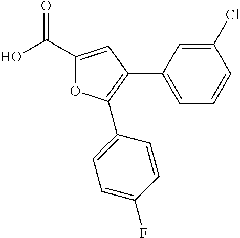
OC(C1=CC(C2=CC=CC(Cl)=C2)=C(C2=CC=C(F)C=C2)O1)=O
